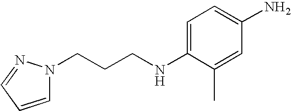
C1=CC=NN1CCCNC1=CC=C(N)C=C1C
